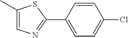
C1(C)=CN=C(C2=CC=C(Cl)C=C2)S1
